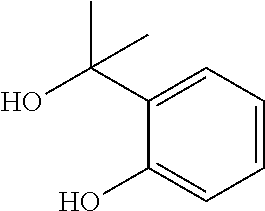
OC1=CC=CC=C1C(O)(C)C
